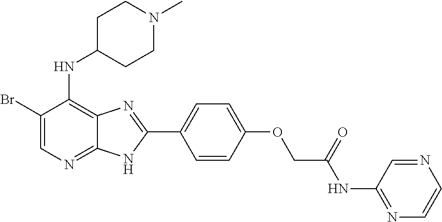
C1(Br)=CN=C2C(=C1NC1CCN(C)CC1)N=C(C1=CC=C(OCC(NC3=NC=CN=C3)=O)C=C1)N2
